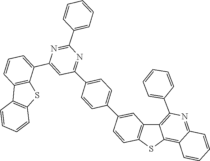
C1(C2=NC(C3=CC=CC=C3)=NC(C3=CC=CC4=C3SC3=C4C=CC=C3)=C2)=CC=C(C2=CC3=C(SC4=C5C(=NC(C6=CC=CC=C6)=C34)C=CC=C5)C=C2)C=C1
